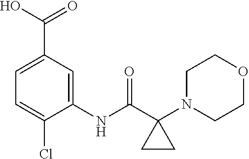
C1(NC(C2(N3CCOCC3)CC2)=O)=CC(C(O)=O)=CC=C1Cl
